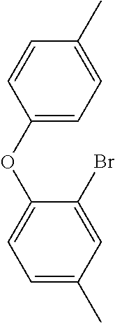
C1(OC2=CC=C(C)C=C2Br)=CC=C(C)C=C1
